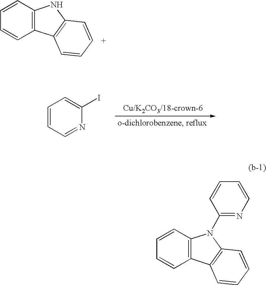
C12=C(C=CC=C1)NC1=C2C=CC=C1.C1=CC=NC(I)=C1.C12=C(C=CC=C1)N(C1=NC=CC=C1)C1=C2C=CC=C1
